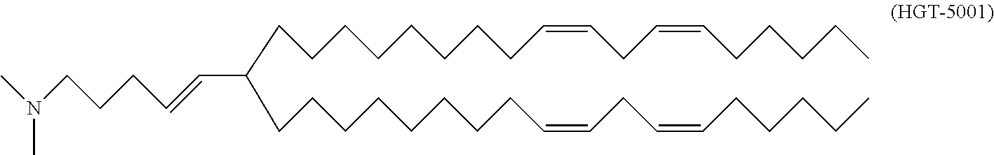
C(CCCC)C=CCC=CCCCCCCCCC(CCCCCCCCC=CCC=CCCCCC)C=CCCCN(C)C
